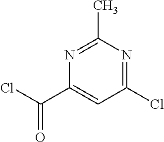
N1=C(C)N=C(Cl)C=C1C(Cl)=O
